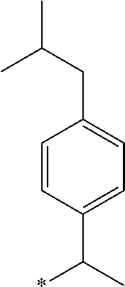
C1=CC(C(*)C)=CC=C1CC(C)C
